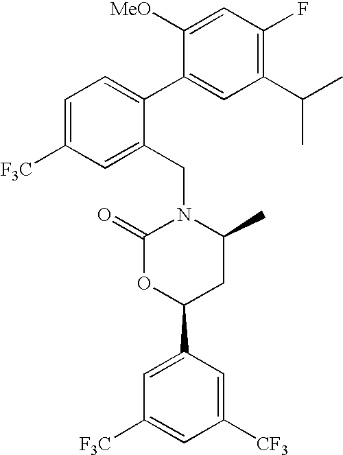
C1=C([F3C])C=C(CN2C(=O)OC(C3=CC([F3C])=CC([CF3])=C3)CC2C)C(C2=CC(C(C)C)=C(F)C=C2[MeO])=C1
